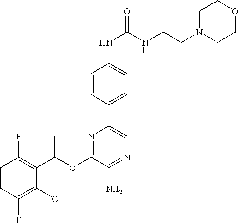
C1=CC(F)=C(C(OC2=NC(C3=CC=C(NC(NCCN4CCOCC4)=O)C=C3)=CN=C2N)C)C(Cl)=C1F
